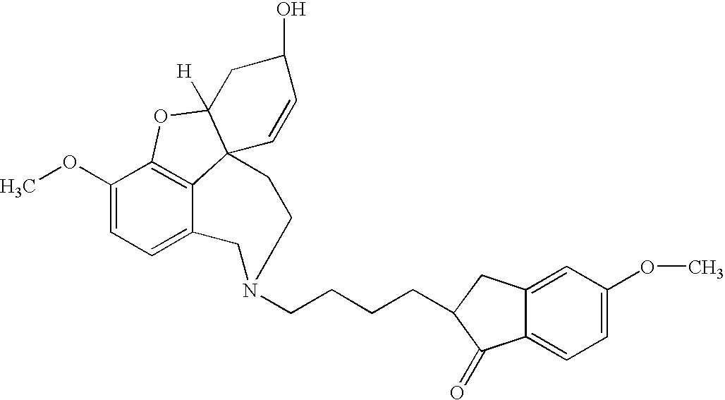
C12=C3C(OC)=CC=C1CN(CCCCC1C(=O)C4=CC=C(OC)C=C4C1)CCC21C([H])(O3)CC(O)C=C1
